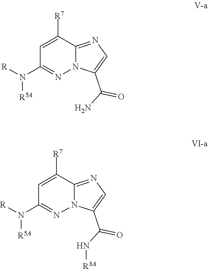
C12=NC=C(C(N)=O)N1N=C(N([R])[R5A])C=C2[R7].C12=NC=C(C(N[R3A])=O)N1N=C(N([R])[R5A])C=C2[R7]
